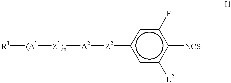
c1([Z2][A2][Z1)n][(A1][R1])cc([L2])c([NCS])c(F)c1
